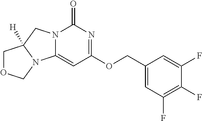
C1(COC2=NC(=O)N3C(=C2)N2C([H])(C3)COC2)=CC(F)=C(F)C(F)=C1
